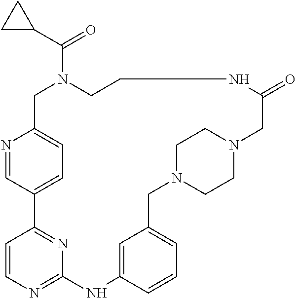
N1=CC2=CC=C1CN(C(C1CC1)=O)CCNC(=O)CN1CCN(CC3=CC=CC(=C3)NC3=NC=CC2=N3)CC1
